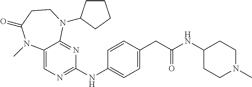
C1(NC2=CC=C(CC(NC3CCN(C)CC3)=O)C=C2)=NC=C2C(=N1)N(C1CCCC1)CCC(=O)N2C
